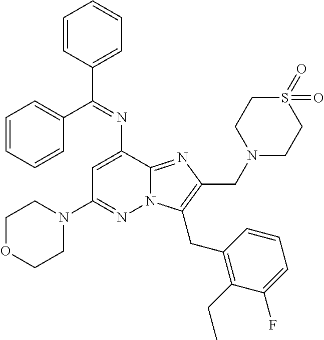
C1=C(N=C(C2=CC=CC=C2)C2=CC=CC=C2)C2=NC(CN3CCS(=O)(=O)CC3)=C(CC3=C(CC)C(F)=CC=C3)N2N=C1N1CCOCC1
